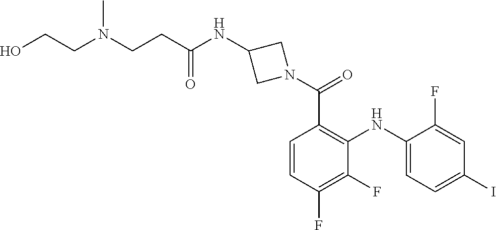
C1=C(F)C(NC2=C(C(=O)N3CC(NC(CCN(CCO)C)=O)C3)C=CC(F)=C2F)=CC=C1I
